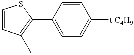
C1(C2=C(C)C=CS2)=CC=C([t-C4H9])C=C1
